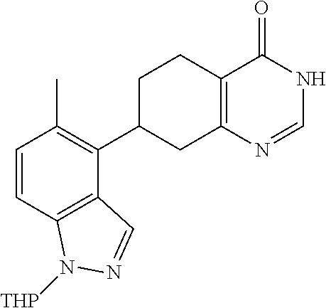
C1=CC2=C(C(C3CC4=C(CC3)C(=O)NC=N4)=C1C)C=NN2[THP]
